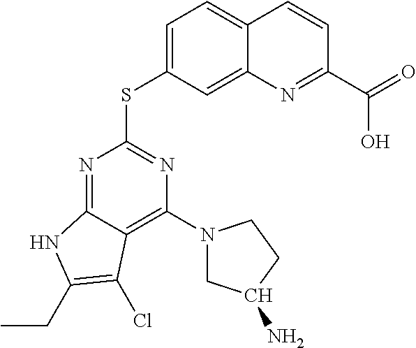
N1=C2C(=C(N3CC(N)CC3)N=C1SC1=CC=C3C(=C1)N=C(C(=O)O)C=C3)C(Cl)=C(CC)N2
